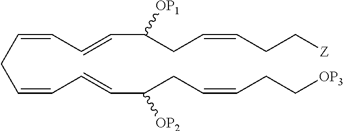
C(=CCC=CC=CC(CC=CCC[OP3])[OP2])C=CC(CC=CCC[Z])[OP1]
